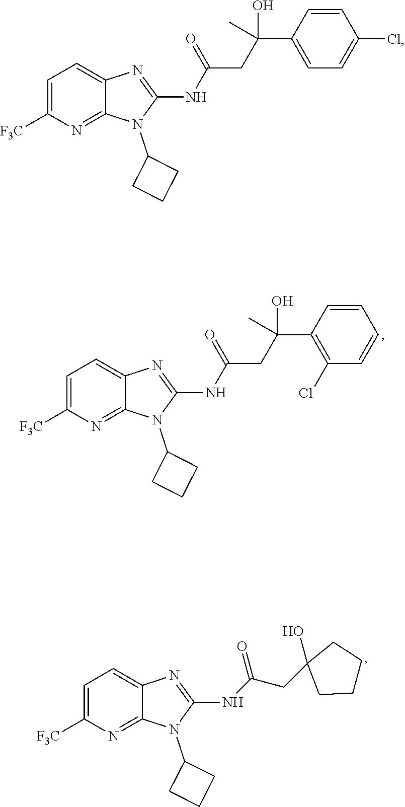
N(C1=NC2=CC=C([F3C])N=C2N1C1CCC1)C(CC(C1=CC=C(Cl)C=C1)(C)O)=O.N(C1=NC2=CC=C([F3C])N=C2N1C1CCC1)C(CC(C1=C(Cl)C=CC=C1)(C)O)=O.N(C1=NC2=CC=C([F3C])N=C2N1C1CCC1)C(CC1(O)CCCC1)=O
